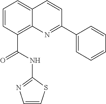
C1=CC(C(NC2=NC=CS2)=O)=C2C(=C1)C=CC(C1=CC=CC=C1)=N2
